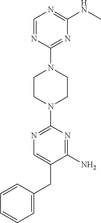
C1=C(CC2=CN=C(N3CCN(C4=NC(NC)=NC=N4)CC3)N=C2N)C=CC=C1
